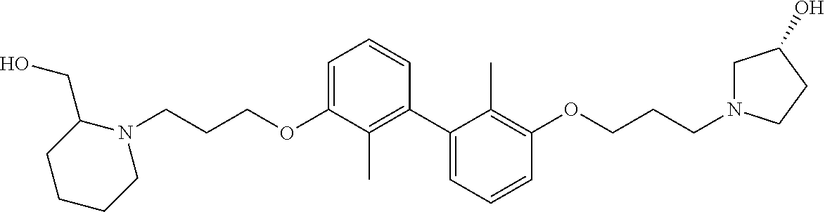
C1=C(OCCCN2C(CO)CCCC2)C(C)=C(C2=CC=CC(OCCCN3CC(O)CC3)=C2C)C=C1
